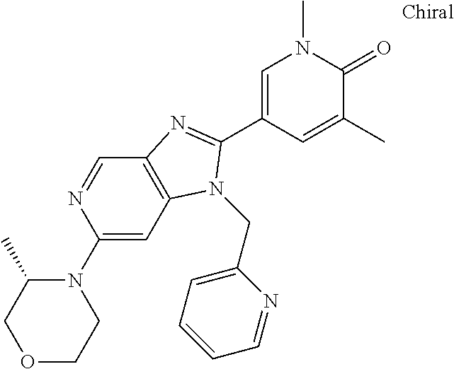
N1=CC2=C(C=C1N1CCOCC1C)N(CC1=CC=CC=N1)C(C1=CN(C)C(=O)C(C)=C1)=N2
